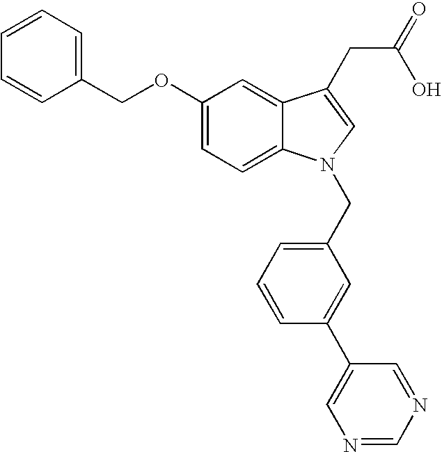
C1(OCC2=CC=CC=C2)=CC=C2C(=C1)C(CC(=O)O)=CN2CC1=CC=CC(C2=CN=CN=C2)=C1
